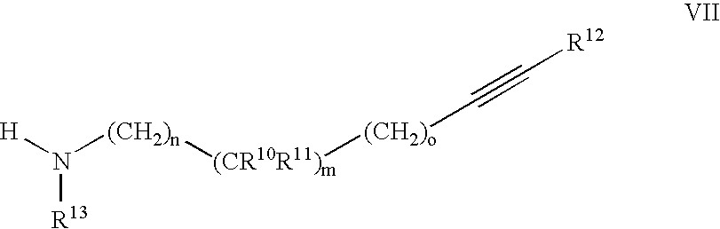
N([(CH2)n][(CR10R11)m][(CH2)o]C#C[R12])([H])[R13]
